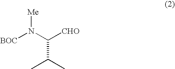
[BOC]N(C([CHO])C(C)C)[Me]
